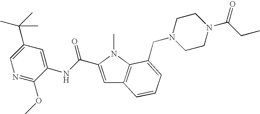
N1=C(OC)C(NC(=O)C2=CC3=C(N2C)C(CN2CCN(C(CC)=O)CC2)=CC=C3)=CC(C(C)(C)C)=C1
